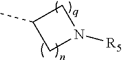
C1(C)CN([R5])C1
